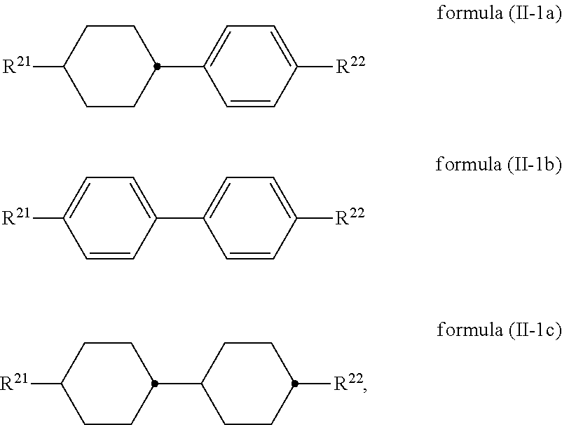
C1=CC([R22])=CC=C1C1=CC=C([R21])C=C1.C1=CC([R22])=CC=C1C1CCC([R21])CC1.C1CC([R22])CCC1C1CCC([R21])CC1
